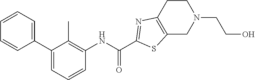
C1(C2=CC=CC(NC(C3=NC4=C(CN(CCO)CC4)S3)=O)=C2C)=CC=CC=C1
